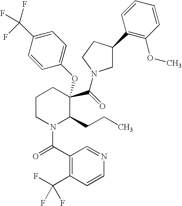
C1CN(C(C2=C(C(F)(F)F)C=CN=C2)=O)C(CCC)C(C(=O)N2CC(C3=C(OC)C=CC=C3)CC2)(OC2=CC=C(C(F)(F)F)C=C2)C1
